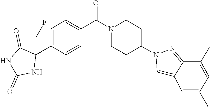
C1=C(C2(CF)C(=O)NC(=O)N2)C=CC(C(N2CCC(N3C=C4C(=N3)C(C)=CC(C)=C4)CC2)=O)=C1
